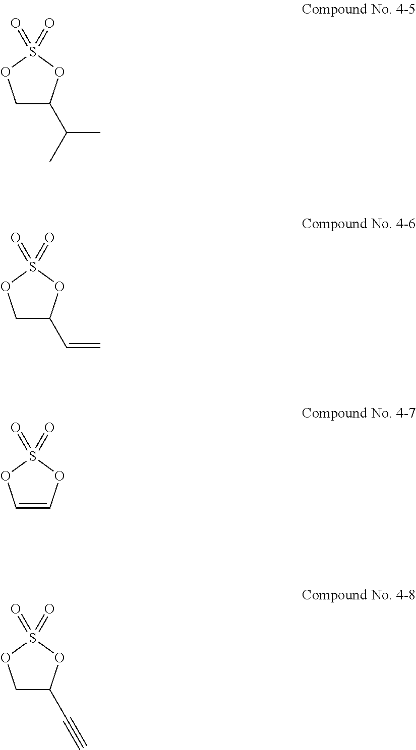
C1C(C(C)C)OS(=O)(=O)O1.C1C(C=C)OS(=O)(=O)O1.C1=COS(=O)(=O)O1.C1C(C#C)OS(=O)(=O)O1
